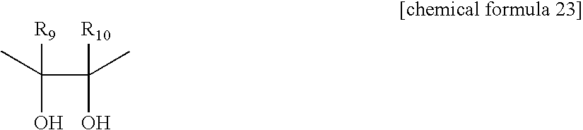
C(C(C)([R10])O)(C)([R9])O
